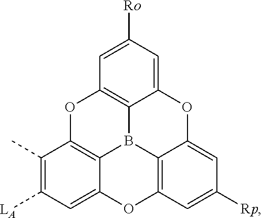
C1=C2C3=C(C=C1[Rp])OC1=CC([LA])=C(C)C4=C1B3C1=C(C=C([Ro])C=C1O2)O4
